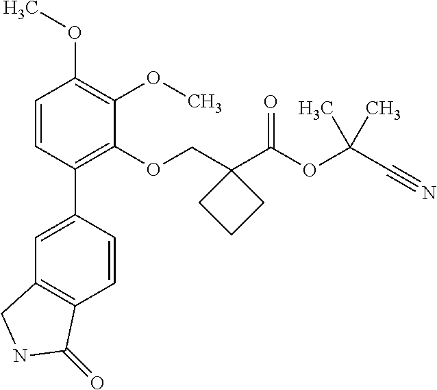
C1=CC(C2=CC3=C(C=C2)C(=O)NC3)=C(OCC2(C(OC(C#N)(C)C)=O)CCC2)C(OC)=C1OC
